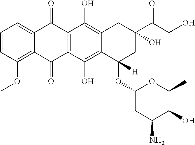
C1=CC(OC)=C2C(=C1)C(=O)C1=C(C2=O)C(O)=C2C(=C1O)CC(C(CO)=O)(O)CC2(OC1CC(N)C(O)C(C)O1)[H]
